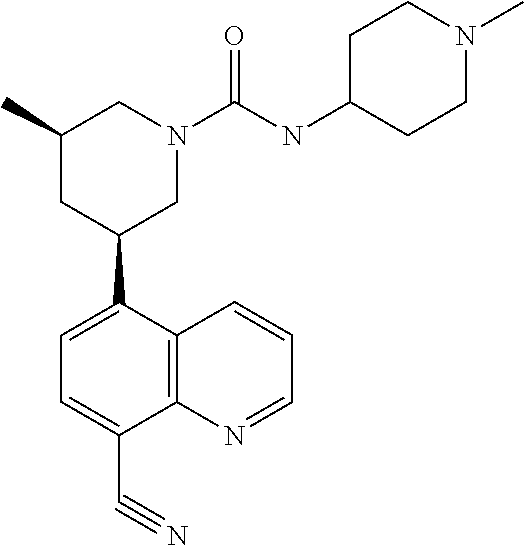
C12=C(N=CC=C1)C(C#N)=CC=C2C1CN(C(NC2CCN(C)CC2)=O)CC(C)C1
